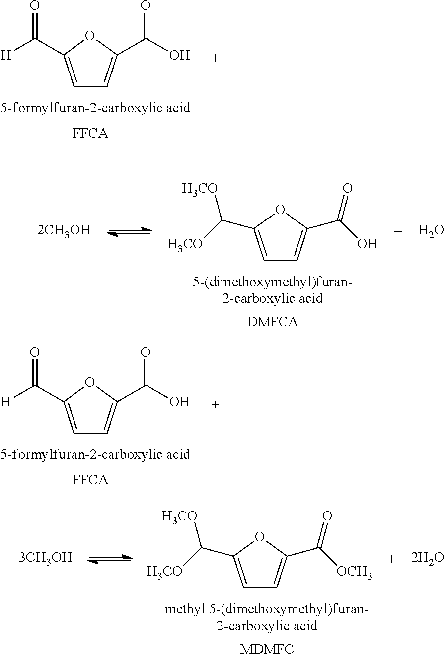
C1=C(C([H])=O)OC(C(O)=O)=C1.C1=C(C([H])=O)OC(C(O)=O)=C1.C1=C(C([H3CO])[H3CO])OC(C(O)=O)=C1.O.C1=C(C([H3CO])[H3CO])OC(C([OCH3])=O)=C1.[2H2O]
